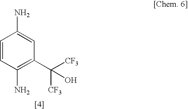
C1=CC(N)=C(C([CF3])([CF3])O)C=C1N
